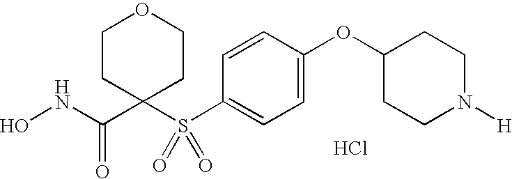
ONC(C1(S(C2=CC=C(OC3CCN([H])CC3)C=C2)(=O)=O)CCOCC1)=O.Cl
